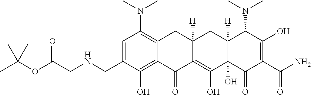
C1=C(CNCC(OC(C)(C)C)=O)C(O)=C2C(=C1N(C)C)CC1([H])C(=C(O)C3(O)C([H])(C1)C(N(C)C)C(O)=C(C(N)=O)C3=O)C2=O
